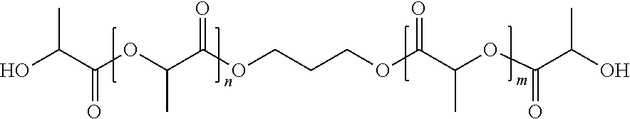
CC(C(=O)OC(C)C(=O)OCCCOC(=O)C(C)OC(=O)C(O)C)O
